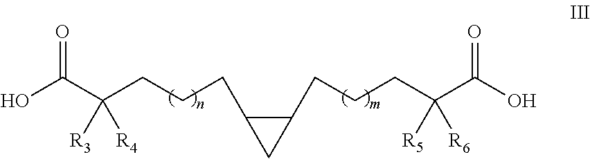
C(C(CCCC1C(CCCC(C(O)=O)([R5])[R6])C1)([R3])[R4])(O)=O
